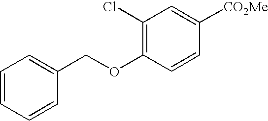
C1(Cl)=C(OCC2=CC=CC=C2)C=CC([CO2Me])=C1
